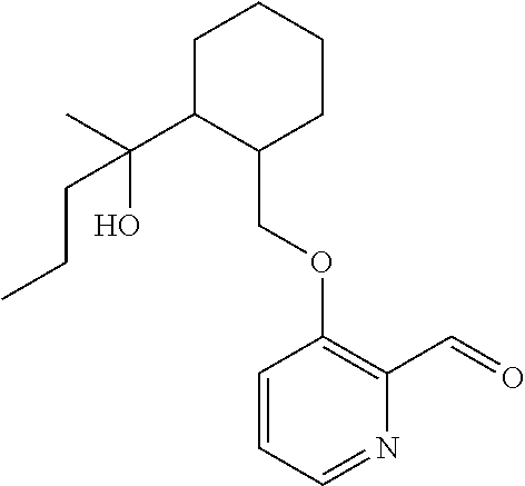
C1C(C(O)(C)CCC)C(COC2=C(C=O)N=CC=C2)CCC1
